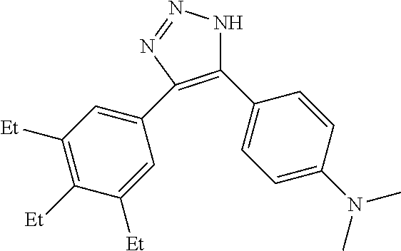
C1(C2=CC=C(N(C)C)C=C2)=C(C2=CC([Et])=C([Et])C([Et])=C2)N=NN1
